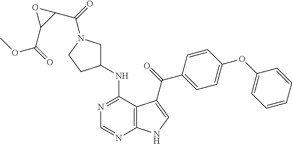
N1=C(NC2CN(C(=O)C3OC3C(=O)OC)CC2)C2=C(N=C1)NC=C2C(=O)C1=CC=C(OC2=CC=CC=C2)C=C1
